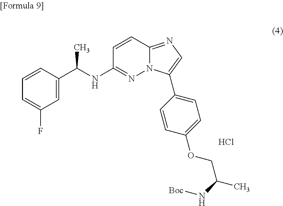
C1=CC2=NC=C(C3=CC=C(OCC(C)N[Boc])C=C3)N2N=C1NC(C1=CC(F)=CC=C1)C.Cl
